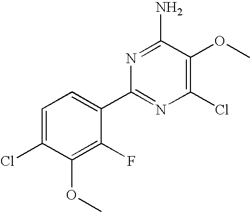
C1(Cl)=C(OC)C(N)=NC(C2=CC=C(Cl)C(OC)=C2F)=N1
